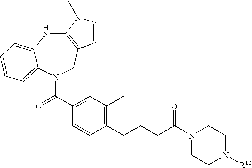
C12=C(CN(C(C3=CC(C)=C(CCCC(N4CCN([R12])CC4)=O)C=C3)=O)C3=CC=CC=C3N1)C=CN2C
